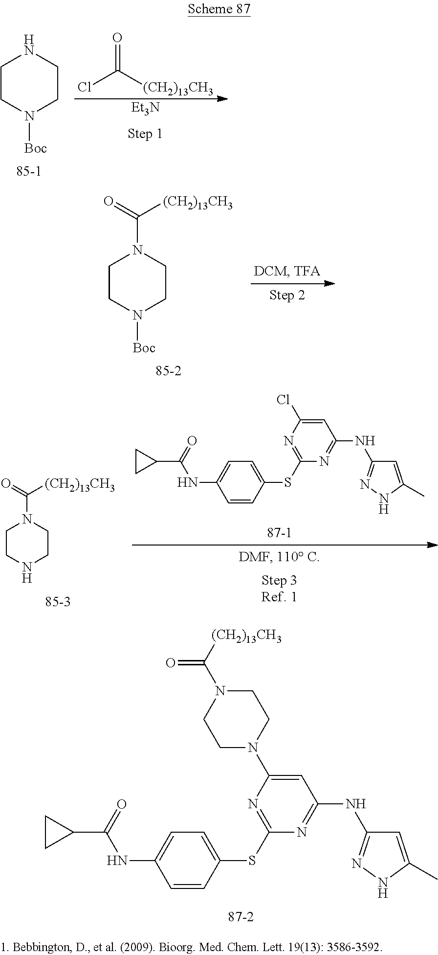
C1CN([Boc])CCN1C(=O)[(CH2)13CH3].C1CN([Boc])CCN1.[Et3N].ClC([(CH2)13CH3])=O.C1=CC(SC2=NC(N3CCN(C(=O)[(CH2)13CH3])CC3)=CC(NC3=NNC(C)=C3)=N2)=CC=C1NC(=O)C1CC1.C1=CC(SC2=NC(Cl)=CC(NC3=NNC(C)=C3)=N2)=CC=C1NC(=O)C1CC1.C1CNCCN1C(=O)[(CH2)13CH3]
